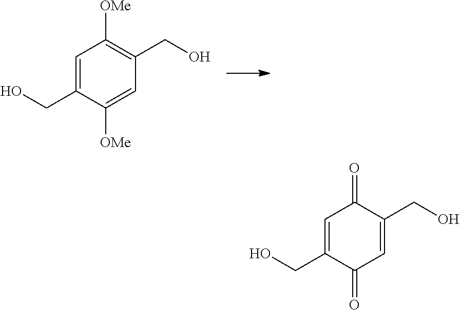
C1=C(CO)C(=O)C=C(CO)C1=O.C1=C(CO)C([OMe])=CC(CO)=C1[OMe]
